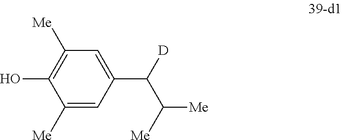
C1([Me])=CC(C([D])C([Me])[Me])=CC([Me])=C1O
